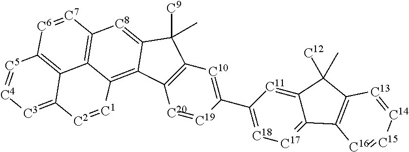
[C20]1=[C19]C(C2=[C18][C17]=C3C(=[C11]2)C(C)([C12])C2=C3[C16]=[C15][C14]=[C13]2)=[C10]C2=C1C1=C3C4=C([C8]=C1C2([C9])C)[C7]=[C6]C1=C4C(=[C3][C4]=[C5]1)[C2]=[C1]3
